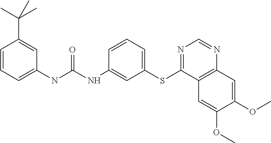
C1=CC=C(NC(NC2=CC(SC3=NC=NC4=C3C=C(OC)C(OC)=C4)=CC=C2)=O)C=C1C(C)(C)C
